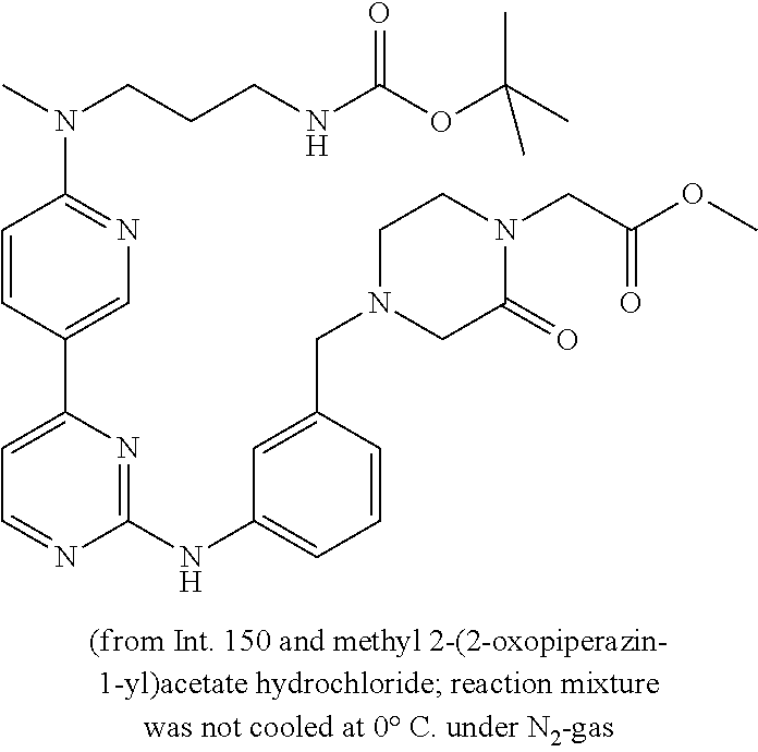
C1(NC2=CC=CC(CN3CC(=O)N(CC(OC)=O)CC3)=C2)=NC(C2=CN=C(N(CCCNC(OC(C)(C)C)=O)C)C=C2)=CC=N1
